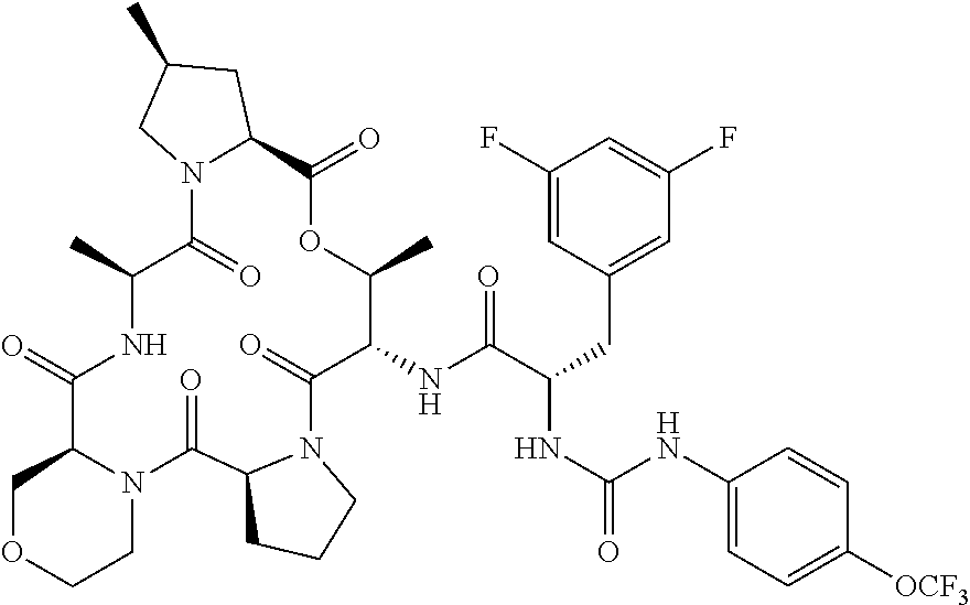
C1(NC(C(CC2=CC(F)=CC(F)=C2)NC(=O)NC2=CC=C([OCF3])C=C2)=O)C(=O)N2C(C(=O)N3C(C(=O)NC(C)C(=O)N4C(C(=O)OC1C)CC(C)C4)COCC3)CCC2
